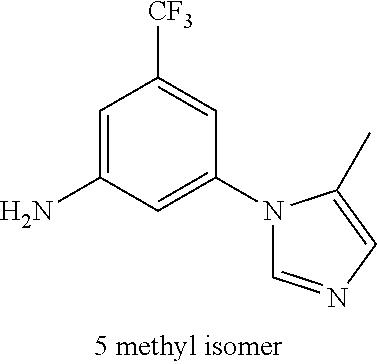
C1=C(N)C=C(N2C=NC=C2C)C=C1[CF3]
